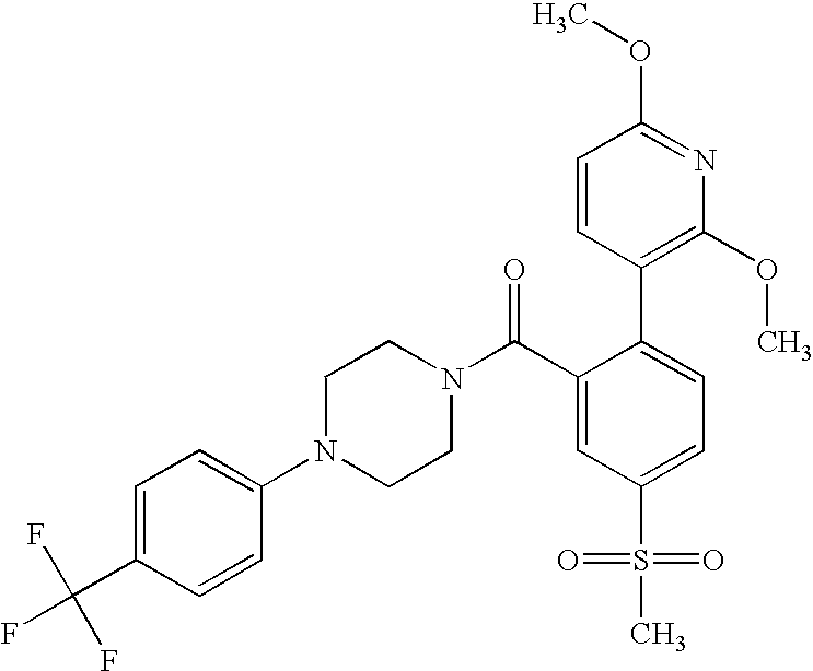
FC(C1=CC=C(N2CCN(C(C3=CC(S(=O)(=O)C)=CC=C3C3=C(OC)N=C(OC)C=C3)=O)CC2)C=C1)(F)F
